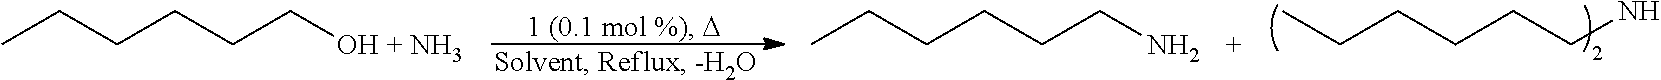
CCCCCCN.C(CCCCN)C.CCCCCC[OH + NH3]
